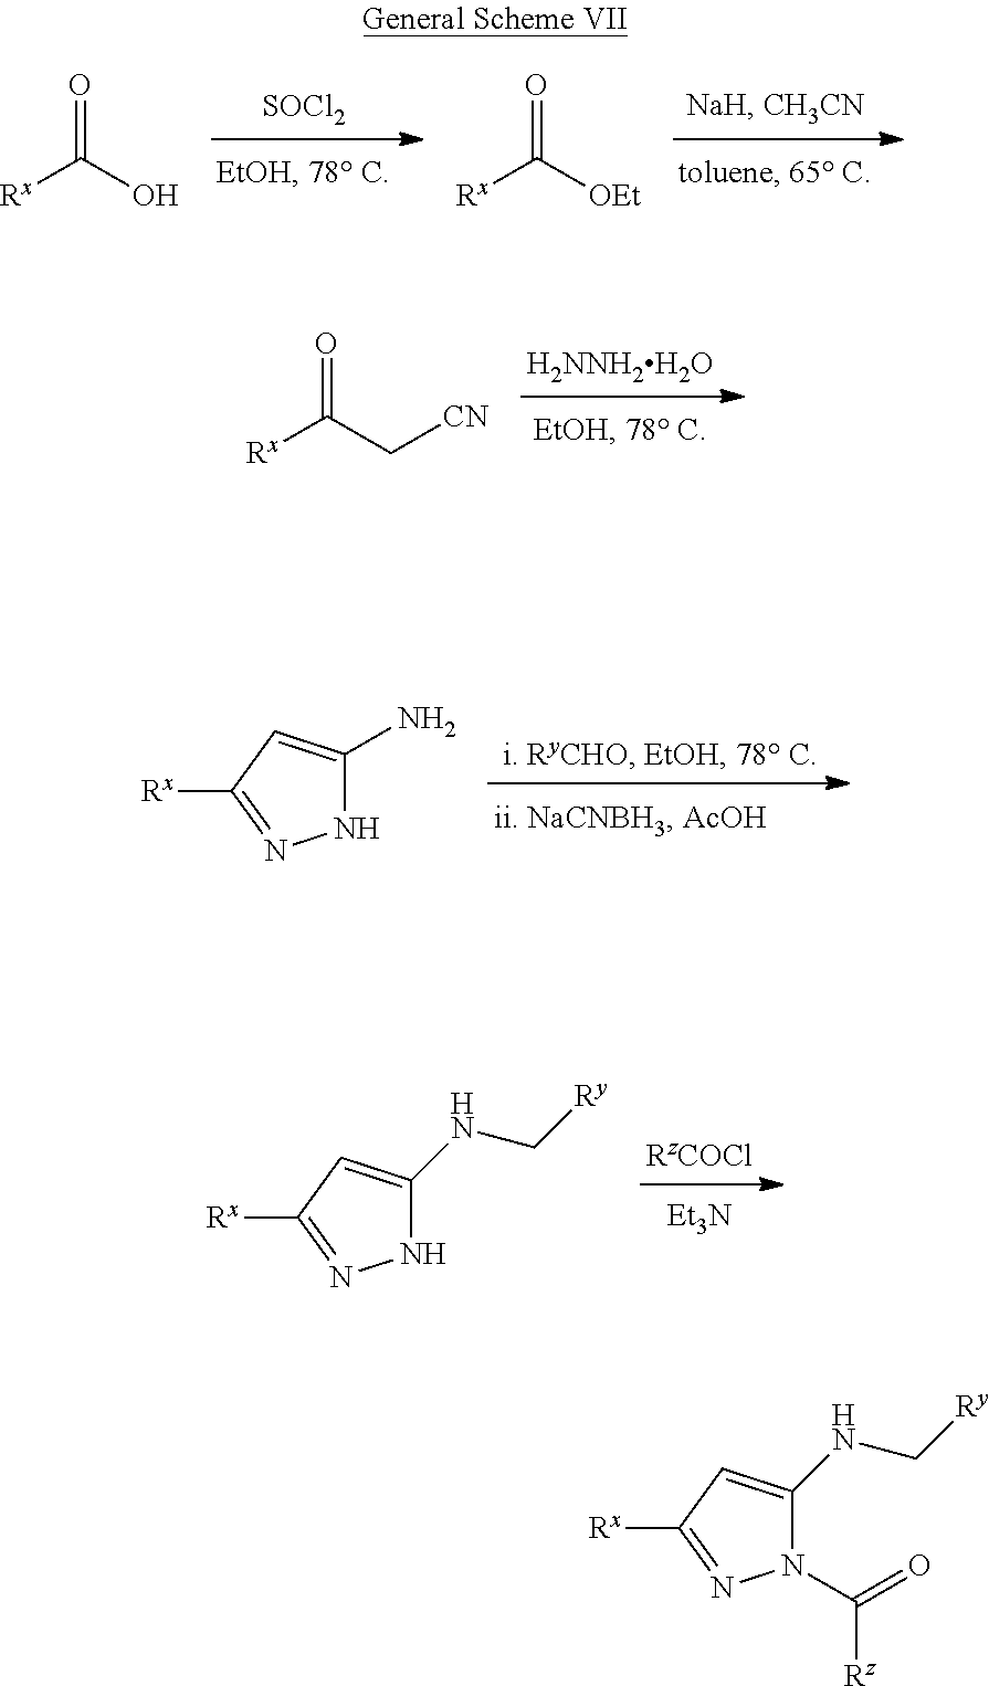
[Rx]C1=NN(C(=O)[Rz])C(NC[Ry])=C1.[Rx]C1=NNC(N)=C1.[Rx]C1=NNC(NC[Ry])=C1.[Et3N].[SOCl2].[Rx]C(O)=O.[Rx]C([OEt])=O.[H2NNH2H2O].[Rx]C(C[CN])=O
